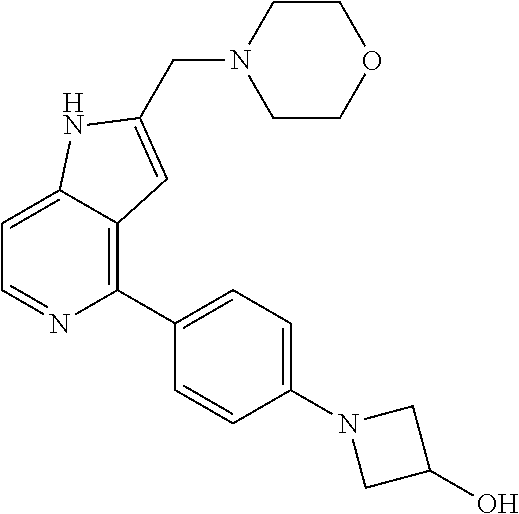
C1=C2C(=C(C3=CC=C(N4CC(O)C4)C=C3)N=C1)C=C(CN1CCOCC1)N2
